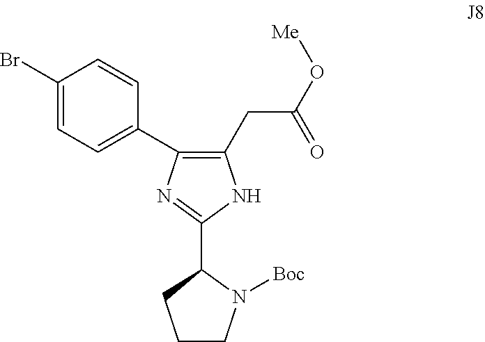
C1CN([Boc])C(C2=NC(C3=CC=C(Br)C=C3)=C(CC(O[Me])=O)N2)C1
